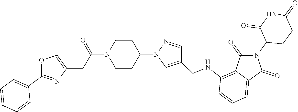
C1CC(N2C=C(CNC3=C4C(=CC=C3)C(=O)N(C3CCC(=O)NC3=O)C4=O)C=N2)CCN1C(CC1=COC(C2=CC=CC=C2)=N1)=O
